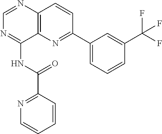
C1=NC2=C(C(NC(C3=NC=CC=C3)=O)=N1)N=C(C1=CC=CC(C(F)(F)F)=C1)C=C2
